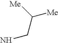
[Me]C(CN)[Me]
